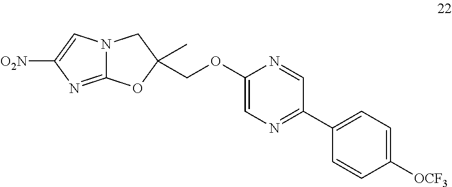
[O2N]C1=CN2C(=N1)OC(C)(COC1=CN=C(C3=CC=C([OCF3])C=C3)C=N1)C2
